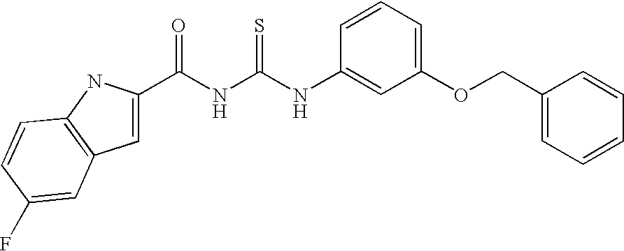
C1(C(NC(NC2=CC(OCC3=CC=CC=C3)=CC=C2)=S)=O)=CC2=C(N1)C=CC(F)=C2
